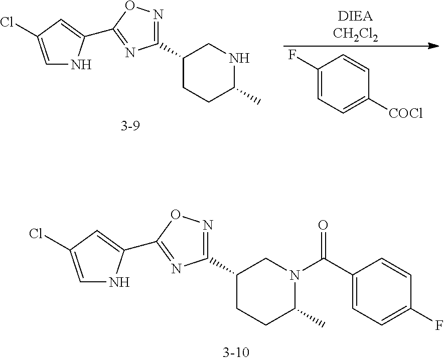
C1(C2=NOC(C3=CC(Cl)=CN3)=N2)CCC(C)NC1.C1(F)=CC=C([COCl])C=C1.C1(C2=NOC(C3=CC(Cl)=CN3)=N2)CCC(C)N(C(C2=CC=C(F)C=C2)=O)C1
